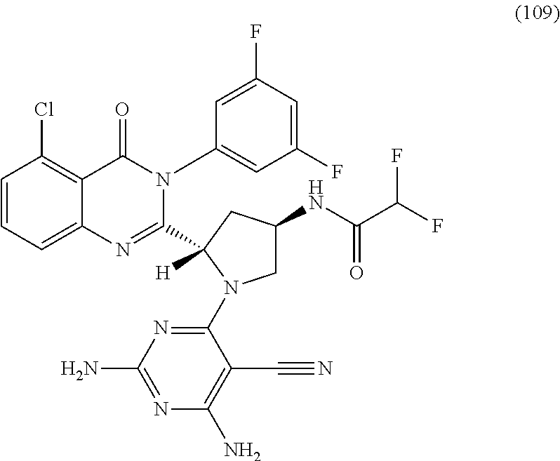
C1=CC=C2C(=C1Cl)C(=O)N(C1=CC(F)=CC(F)=C1)C(C1([H])CC(NC(C(F)F)=O)CN1C1=NC(N)=NC(N)=C1C#N)=N2
